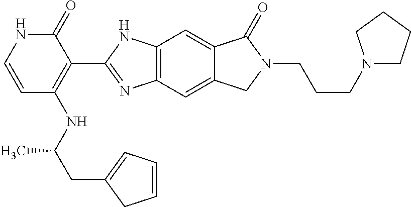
C1=CC(NC(CC2=CC=CC2)C)=C(C2=NC3=C(N2)C=C2C(=C3)CN(CCCN3CCCC3)C2=O)C(=O)N1
